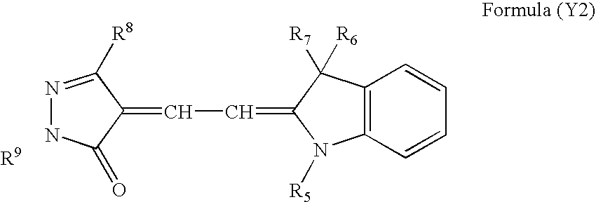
C(=C1C([R8])=NNC1=O)C=C1C([R7])([R6])C2=C(N1[R5])C=CC=C2.[R9]
